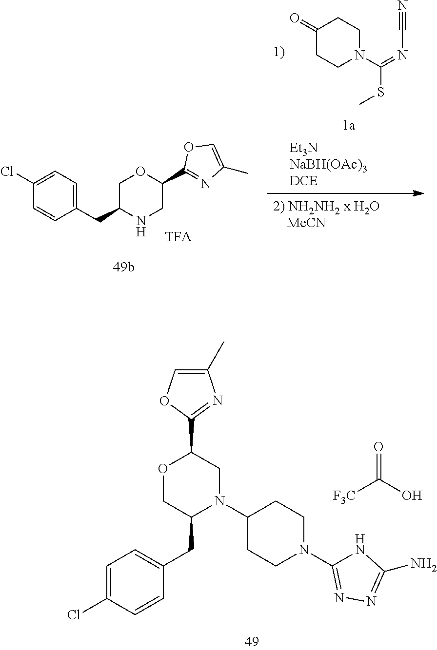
C1(CC2N(C3CCN(C4=NN=C(N)N4)CC3)CC(C3=NC(C)=CO3)OC2)=CC=C(Cl)C=C1.O=C(O)[F3C].C1(CC2NCC(C3=NC(C)=CO3)OC2)=CC=C(Cl)C=C1.C1(=O)CCN(C(SC)=NC#N)CC1
